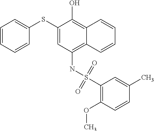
C1(SC2=CC=CC=C2)=CC(NS(C2=C(OC)C=CC(C)=C2)(=O)=O)=C2C(=C1O)C=CC=C2
